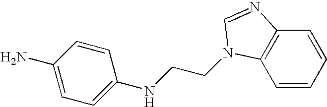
C(CNC1=CC=C(N)C=C1)N1C2=C(C=CC=C2)N=C1
